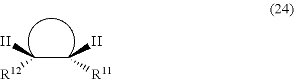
C(C([H])[R11])([H])[R12]
